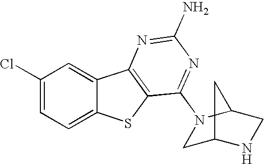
C1(Cl)=CC=C2C(=C1)C1=C(S2)C(N2CC3NCC2C3)=NC(N)=N1
